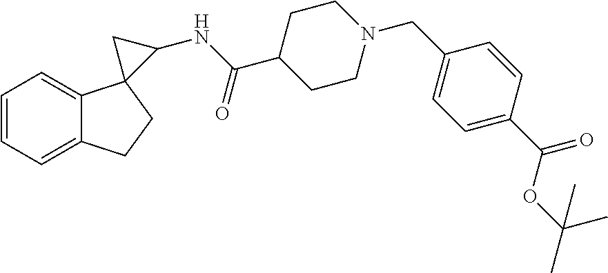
C1=CC=C2C(=C1)C1(CC2)C(NC(C2CCN(CC3=CC=C(C(OC(C)(C)C)=O)C=C3)CC2)=O)C1
